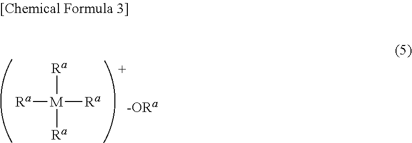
[Ra][M]([Ra])([Ra])[Ra]
